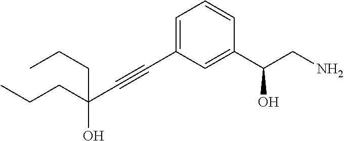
C(C#CC1=CC=CC(C(CN)O)=C1)(CCC)(CCC)O
